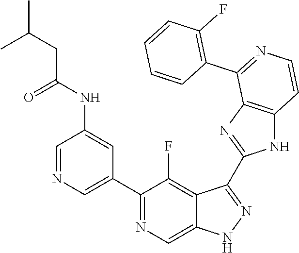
C1=NC=C(C2=NC=C3C(=C2F)C(C2=NC4=C(N2)C=CN=C4C2=C(F)C=CC=C2)=NN3)C=C1NC(CC(C)C)=O
